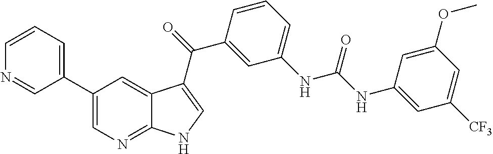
C1(C2=CC=CN=C2)=CN=C2C(=C1)C(C(=O)C1=CC(NC(NC3=CC([CF3])=CC(OC)=C3)=O)=CC=C1)=CN2
